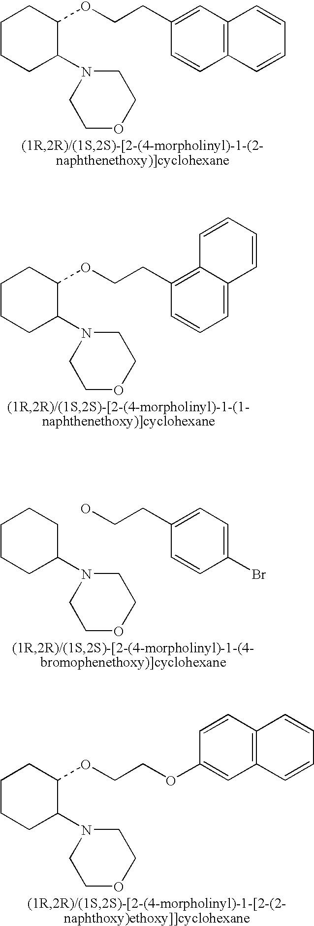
C1CCC(N2CCOCC2)C(OCCC2=CC3=C(C=C2)C=CC=C3)C1.C1CCC(N2CCOCC2)C(OCCC2=C3C(=CC=C2)C=CC=C3)C1.C1CCC(N2CCOCC2)CC1.OCCC1=CC=C(Br)C=C1.C1CCC(N2CCOCC2)C(OCCOC2=CC3=C(C=C2)C=CC=C3)C1
